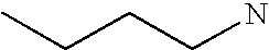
C(N)CCC
